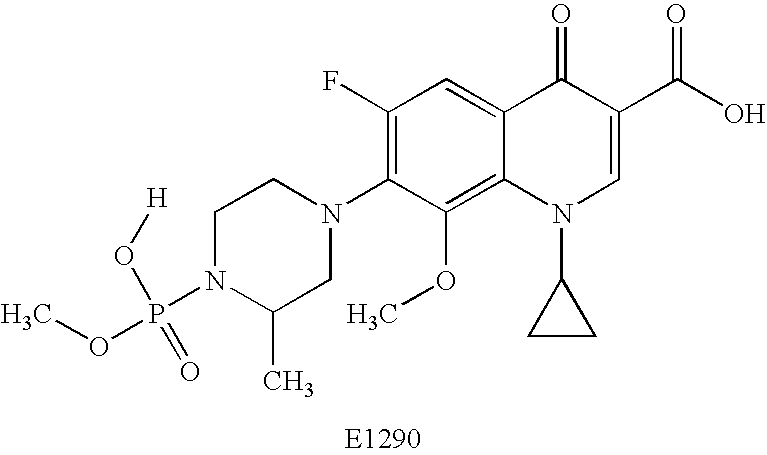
C1N(P(OC)(O[H])=O)C(C)CN(C2=C(F)C=C3C(=C2OC)N(C2CC2)C=C(C(O)=O)C3=O)C1
